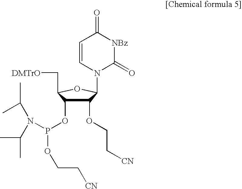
C1(OCC[CN])C(OP(N(C(C)C)C(C)C)OCC[CN])C(C[DMTrO])OC1N1C(=O)[NBz]C(=O)C=C1
